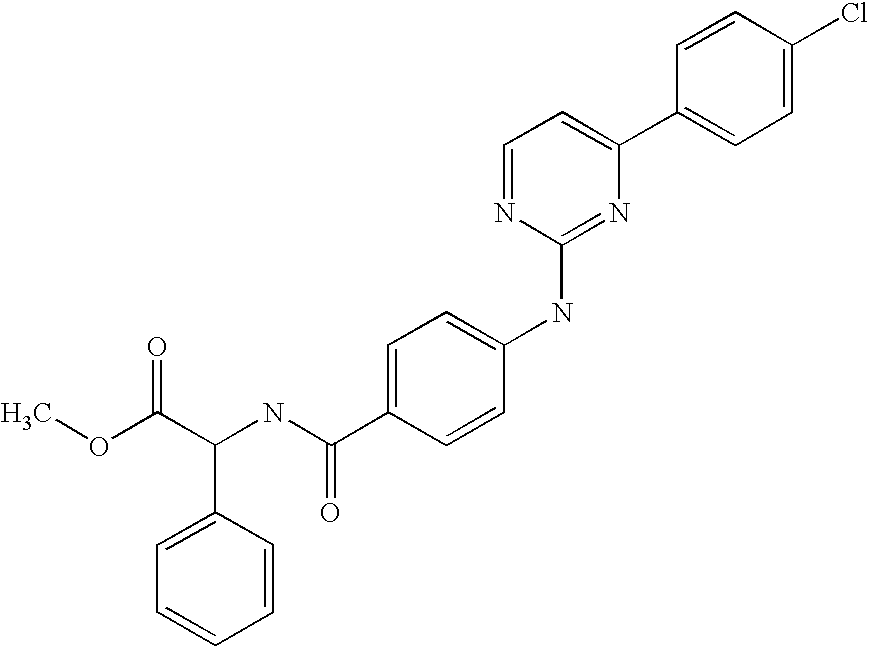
C1=CC(C2=CC=NC(NC3=CC=C(C(NC(C(OC)=O)C4=CC=CC=C4)=O)C=C3)=N2)=CC=C1Cl
